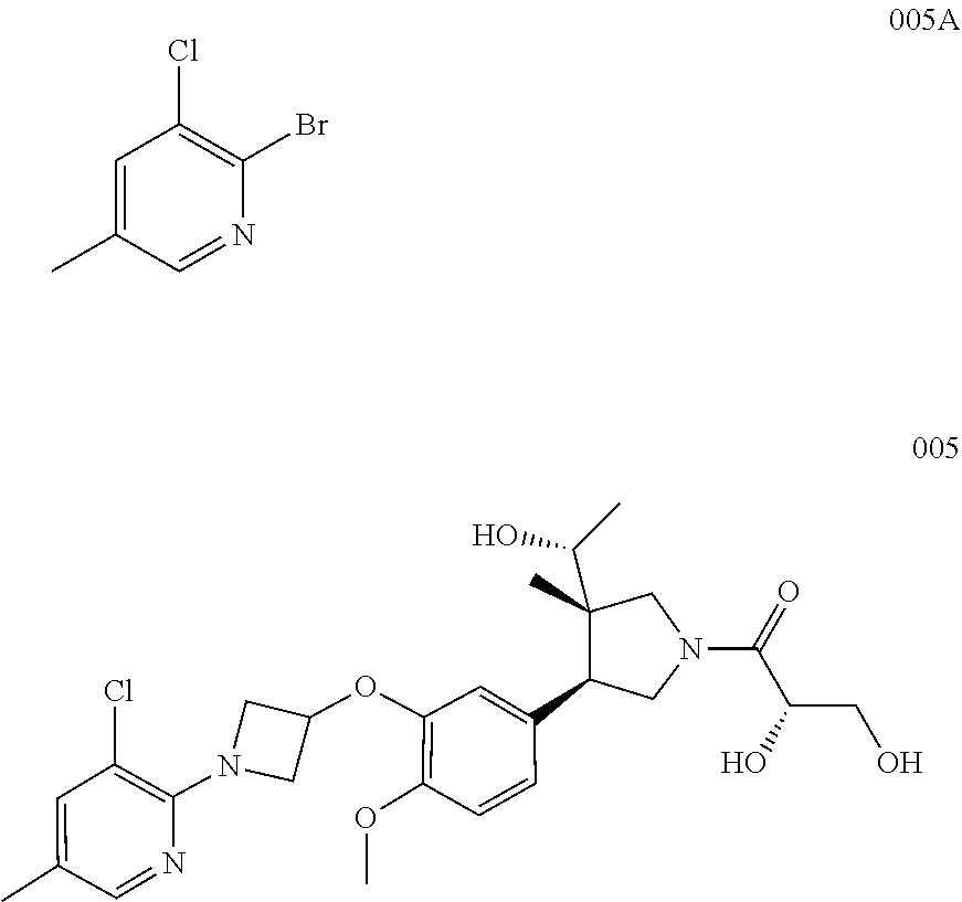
C1=C(C2C(C(C)O)(C)CN(C(C(CO)O)=O)C2)C=CC(OC)=C1OC1CN(C2=C(Cl)C=C(C)C=N2)C1.C1=C(C)C=NC(Br)=C1Cl
